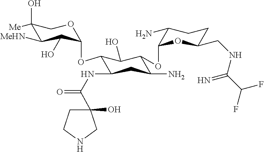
C1(O)([Me])C([MeHN])C(O)C(OC2C(NC(=O)C3(O)CCNC3)CC(N)C(OC3OC(CNC(C(F)F)=N)CCC3N)C2O)OC1
